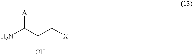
NC(C(C[X])O)[A]
